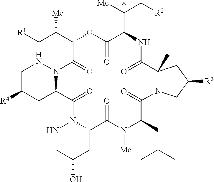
C1C([R4])CC2N(N1)C(=O)C(C(C[R1])[Me])OC(=O)C(C([Me])C[R2])NC(=O)C1(C)N(C(=O)C(CC(C)C)N([Me])C(=O)C3N(C2=O)NCC(O)C3)CC([R3])C1.*
